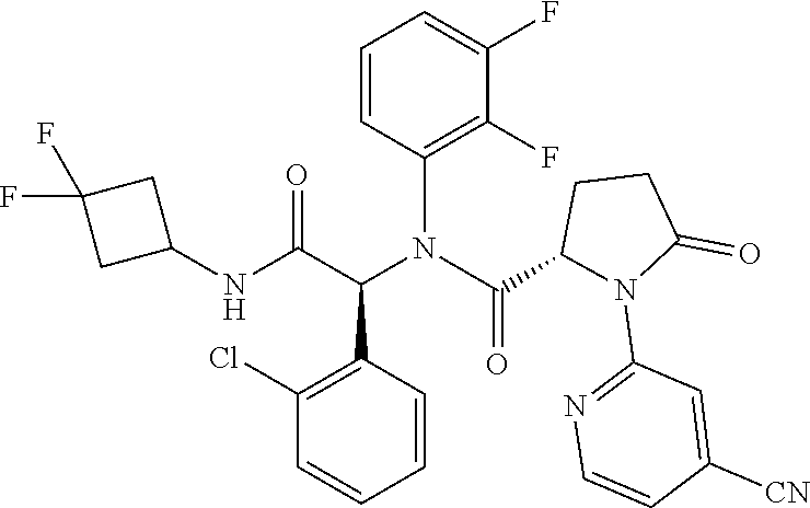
C1=CC(N(C(=O)C2N(C3=NC=CC([CN])=C3)C(=O)CC2)C(C(NC2CC(F)(F)C2)=O)C2=C(Cl)C=CC=C2)=C(F)C(F)=C1
